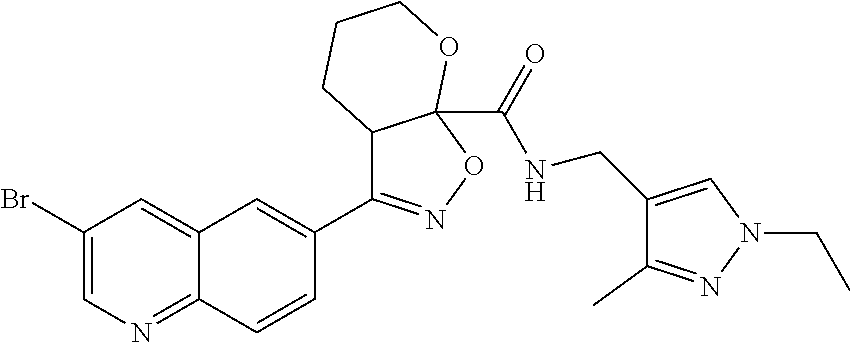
C1(Br)=CN=C2C(=C1)C=C(C1=NOC3(C(NCC4=CN(CC)N=C4C)=O)C1CCCO3)C=C2
